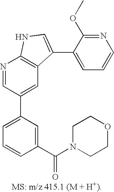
C1=C(C2=CC3=C(N=C2)NC=C3C2=CC=CN=C2OC)C=C(C(=O)N2CCOCC2)C=C1
